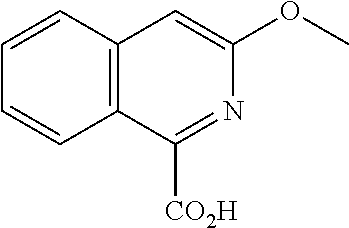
C12=C(C=CC=C1)C=C(OC)N=C2[CO2H]
